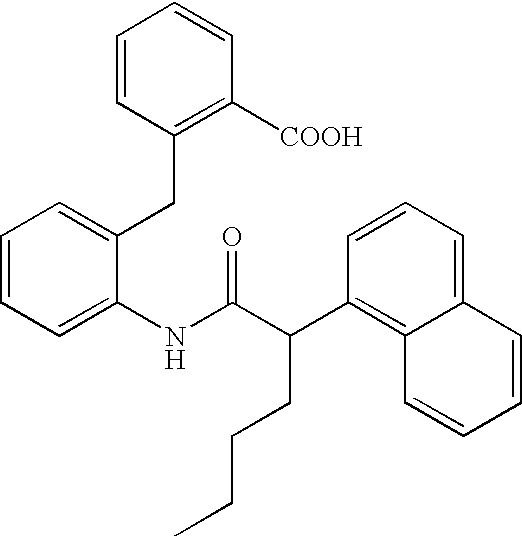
C1=CC=C(NC(C(C2=C3C(=CC=C2)C=CC=C3)CCCC)=O)C(CC2=C([COOH])C=CC=C2)=C1
